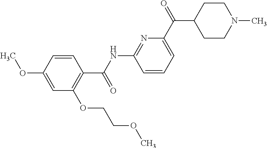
C1(C(NC2=NC(C(C3CCN(C)CC3)=O)=CC=C2)=O)=C(OCCOC)C=C(OC)C=C1
